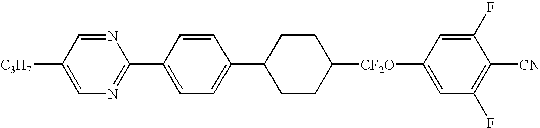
C1(C2=CC=C(C3CCC([CF2O]C4=CC(F)=C([CN])C(F)=C4)CC3)C=C2)=NC=C([C3H7])C=N1
